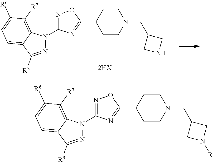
C1=C2C(=C([R7])C([R6])=C1)N(C1=NOC(C3CCN(CC4CNC4)CC3)=N1)N=C2[R3].C1=C2C(=C([R7])C([R6])=C1)N(C1=NOC(C3CCN(CC4CN([R])C4)CC3)=N1)N=C2[R3]
